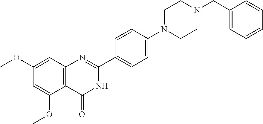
C12=C(C=C(OC)C=C1OC)N=C(C1=CC=C(N3CCN(CC4=CC=CC=C4)CC3)C=C1)NC2=O
